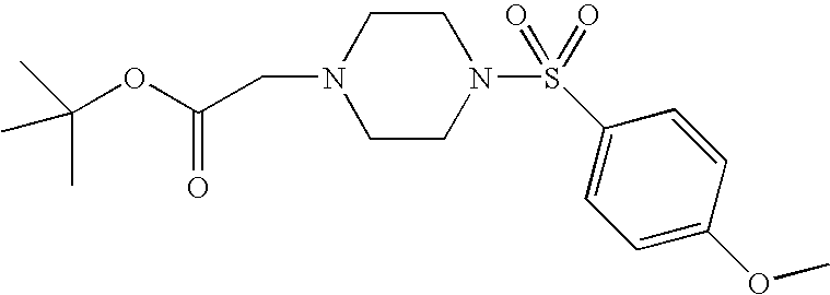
C(OC(CN1CCN(S(=O)(C2=CC=C(OC)C=C2)=O)CC1)=O)(C)(C)C
